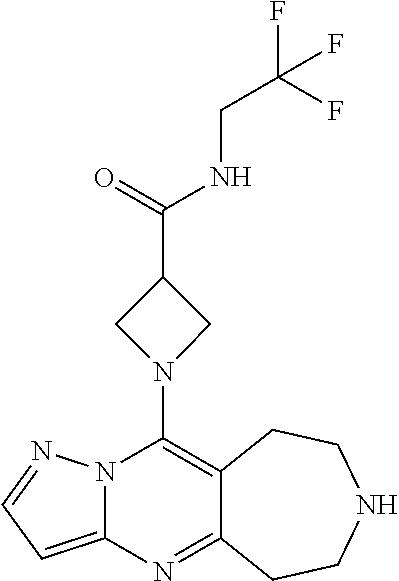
C12=C(N3CC(C(=O)NCC(F)(F)F)C3)N3C(=CC=N3)N=C1CCNCC2
